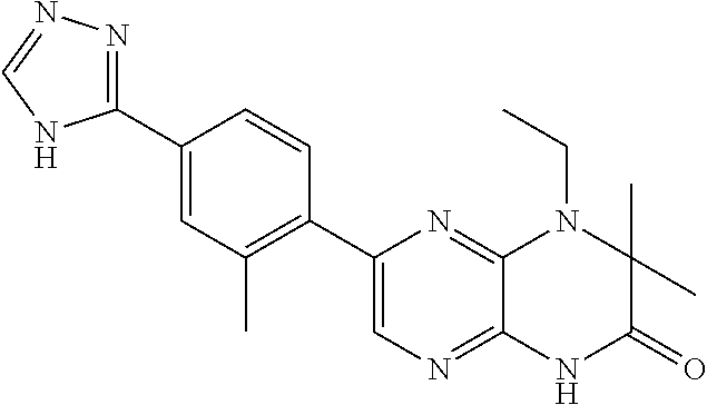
C1(C2=NN=CN2)=CC(C)=C(C2=CN=C3C(=N2)N(CC)C(C)(C)C(=O)N3)C=C1
